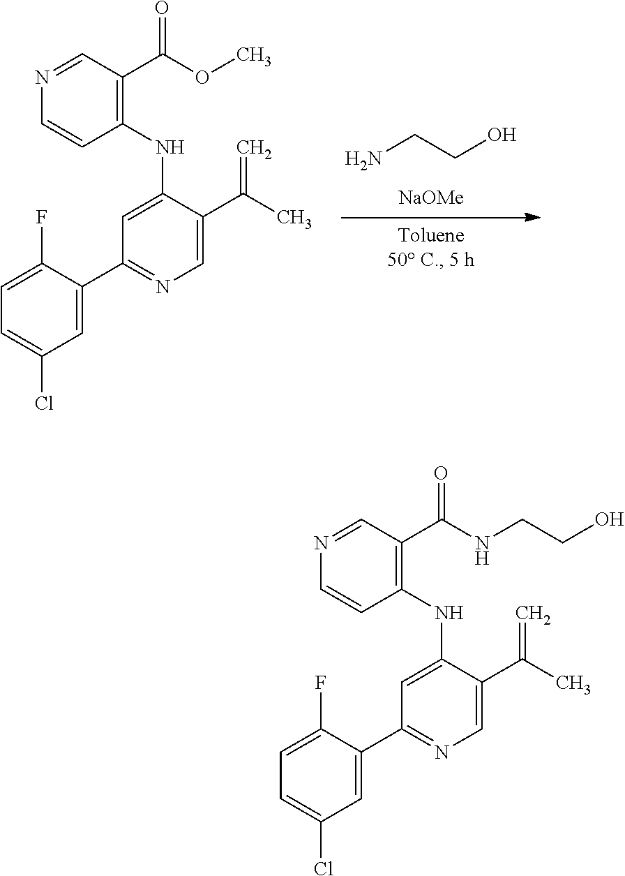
N1=CC(C(OC)=O)=C(NC2=CC(C3=CC(Cl)=CC=C3F)=NC=C2C(C)=C)C=C1.C(CO)N.[NaOMe].N1=CC(C(NCCO)=O)=C(NC2=CC(C3=CC(Cl)=CC=C3F)=NC=C2C(C)=C)C=C1
